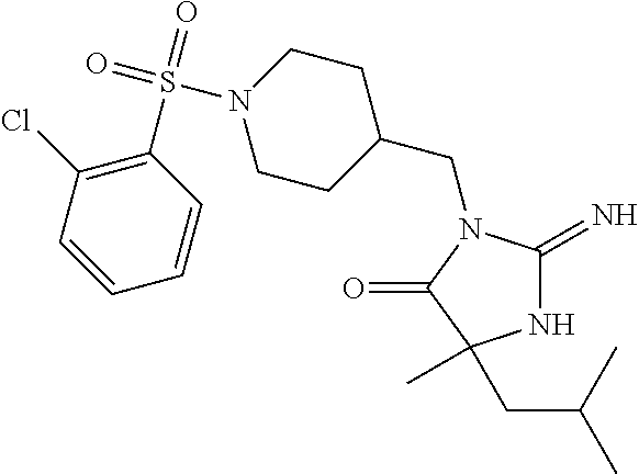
C1(CN2C(=N)NC(C)(CC(C)C)C2=O)CCN(S(=O)(=O)C2=C(Cl)C=CC=C2)CC1
